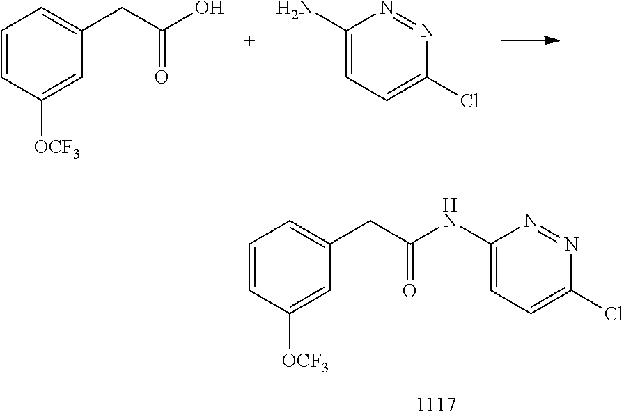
C1=CC([OCF3])=CC(CC(O)=O)=C1.C1(N)=CC=C(Cl)N=N1.C1=CC([OCF3])=CC(CC(NC2=CC=C(Cl)N=N2)=O)=C1
